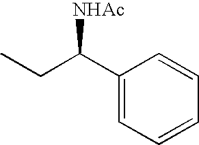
C1(C(CC)[NHAc])=CC=CC=C1
